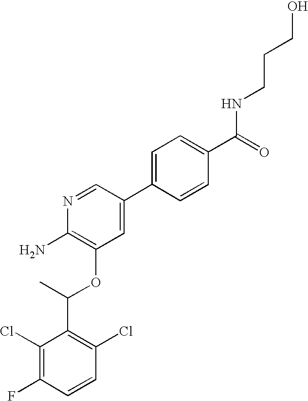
C1(Cl)=C(F)C=CC(Cl)=C1C(C)OC1=C(N)N=CC(C2=CC=C(C(=O)NCCCO)C=C2)=C1
